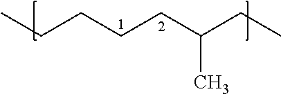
C(CCCC(CC)C)C
